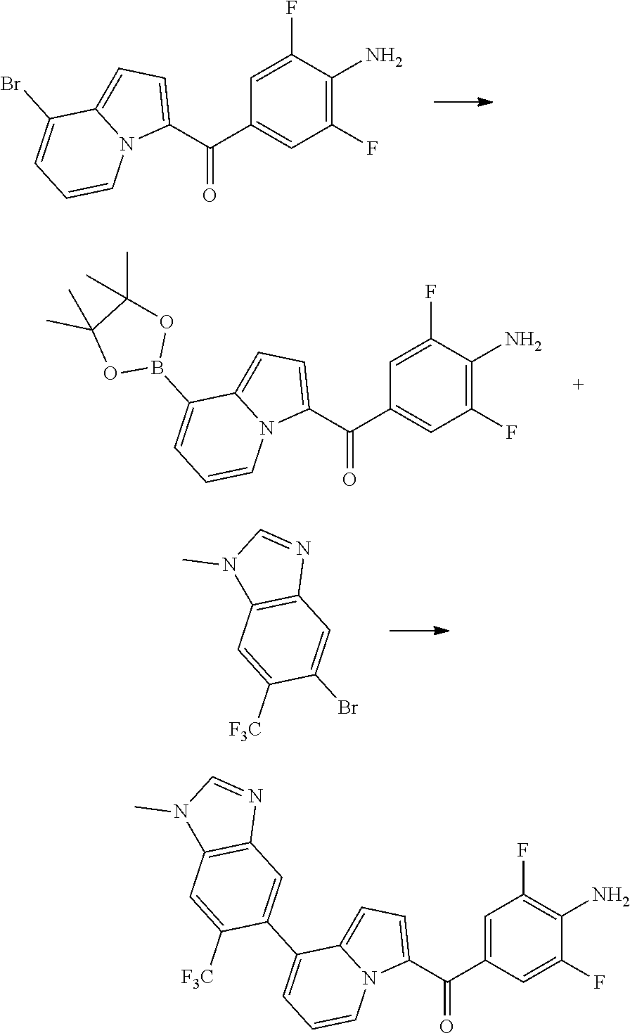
C1=C(F)C(N)=C(F)C=C1C(C1=CC=C2N1C=CC=C2Br)=O.C1=C(F)C(N)=C(F)C=C1C(C1=CC=C2N1C=CC=C2B1OC(C)(C)C(C)(C)O1)=O.BrC1=CC2=C(C=C1[F3C])N(C)C=N2.C1=C(C(C2=CC=C3N2C=CC=C3C2=CC3=C(C=C2[F3C])N(C)C=N3)=O)C=C(F)C(N)=C1F
